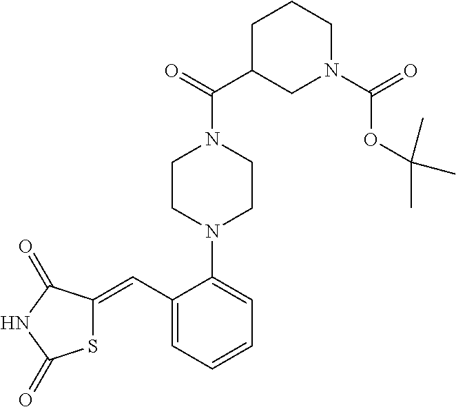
S1C(=CC2=CC=CC=C2N2CCN(C(C3CN(C(=O)OC(C)(C)C)CCC3)=O)CC2)C(=O)NC1=O
